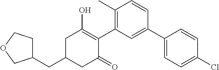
C(C1CC(=O)C(C2=C(C)C=CC(C3=CC=C(Cl)C=C3)=C2)=C(O)C1)C1CCOC1
